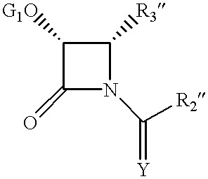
C1(=O)N(C([R2])=[Y])C([R3])C1[G1O]
